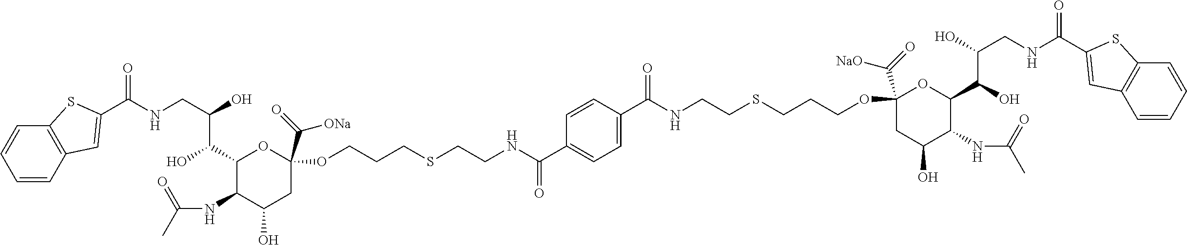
C(NCC(O)C(C1C(NC(C)=O)C(O)CC(C(=O)[ONa])(OCCCSCCNC(C2=CC=C(C(NCCSCCCOC3(C(=O)[NaO])CC(O)C(NC(C)=O)C(C(O)C(O)CNC(=O)C4=CC5=C(C=CC=C5)S4)O3)=O)C=C2)=O)O1)O)(=O)C1=CC2=C(C=CC=C2)S1
